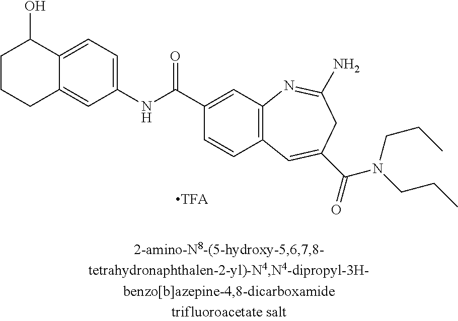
C1(NC(C2=CC3=C(C=C2)C=C(C(=O)N(CCC)CCC)CC(N)=N3)=O)=CC=C2C(=C1)CCCC2O.[TFA]
